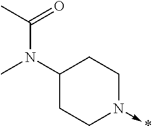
C1(N(C)C(C)=O)CCN(->*)CC1
